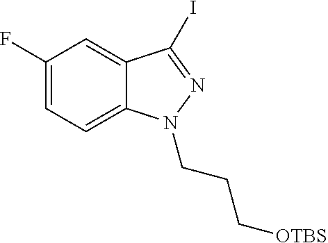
C1(F)=CC=C2C(=C1)C(I)=NN2CCC[OTBS]
